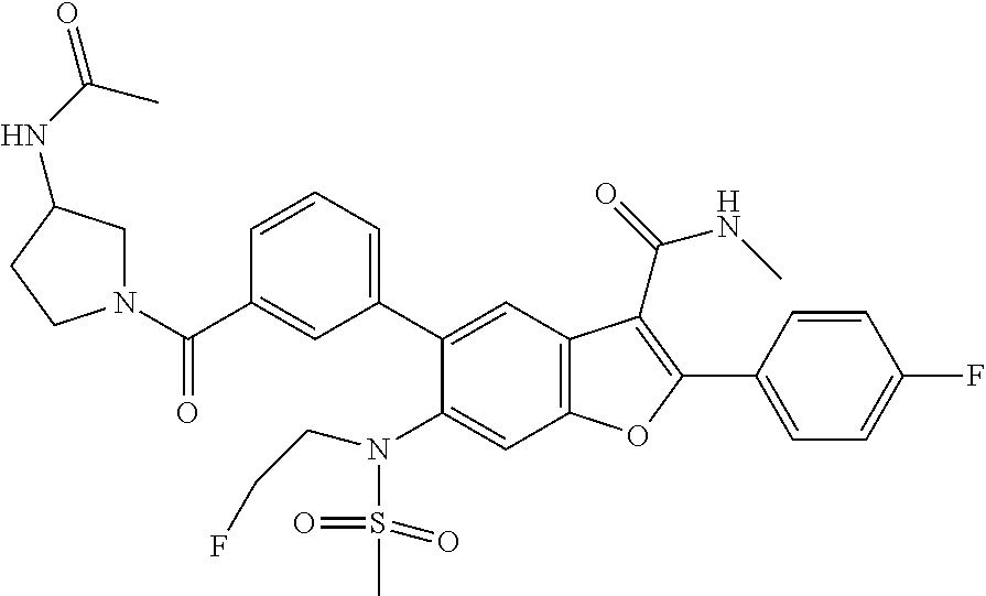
C1=CC=C(C2=CC3=C(C=C2N(S(C)(=O)=O)CCF)OC(C2=CC=C(F)C=C2)=C3C(NC)=O)C=C1C(N1CC(NC(=O)C)CC1)=O
